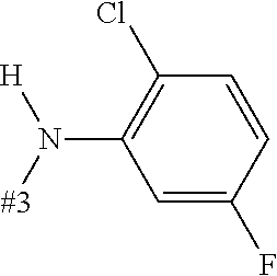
C1=C(F)C=CC(Cl)=C1N([#3])[H]
